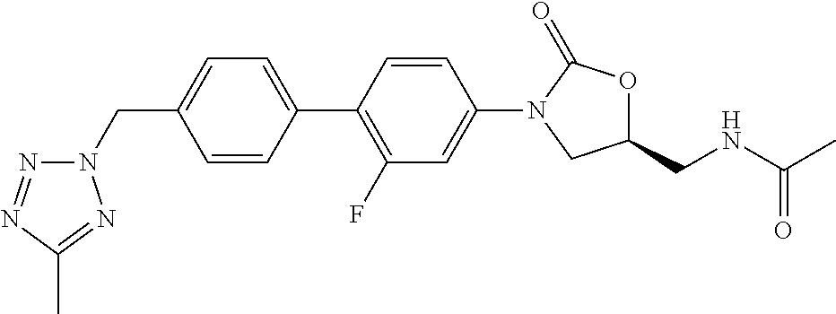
C1(CN2N=NC(C)=N2)=CC=C(C2=C(F)C=C(N3C(=O)OC(CNC(=O)C)C3)C=C2)C=C1
